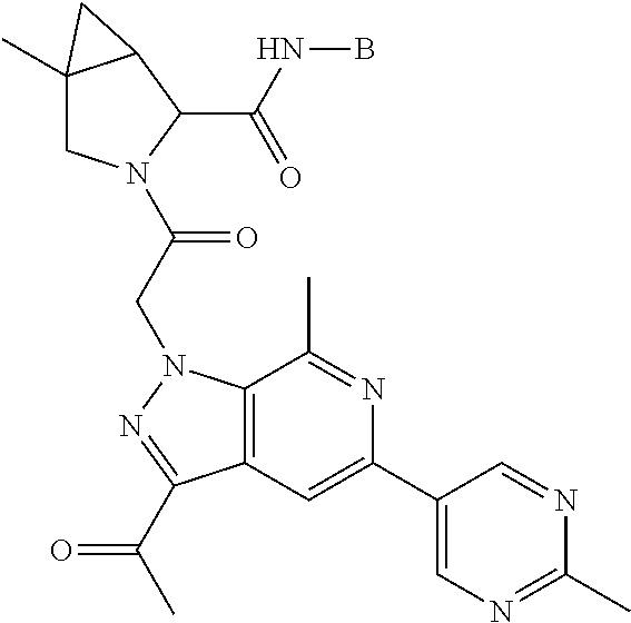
C12(C)CN(C(CN3C4=C(C=C(C5=CN=C(C)N=C5)N=C4C)C(C(C)=O)=N3)=O)C(C(NB)=O)C1C2
